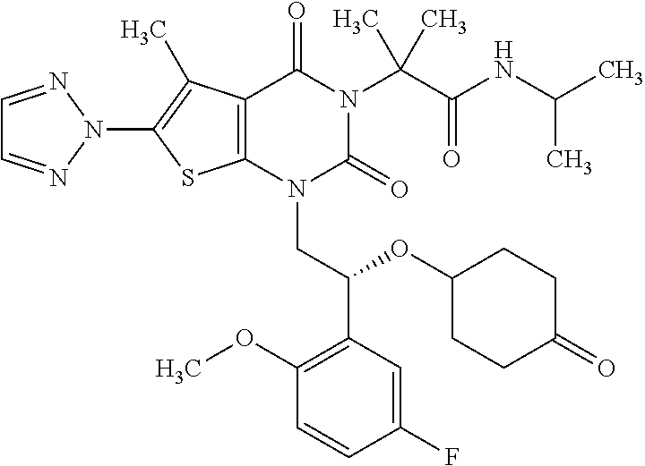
C12=C(C(C)=C(N3N=CC=N3)S1)C(=O)N(C(C(=O)NC(C)C)(C)C)C(=O)N2CC(C1=C(OC)C=CC(F)=C1)OC1CCC(=O)CC1
